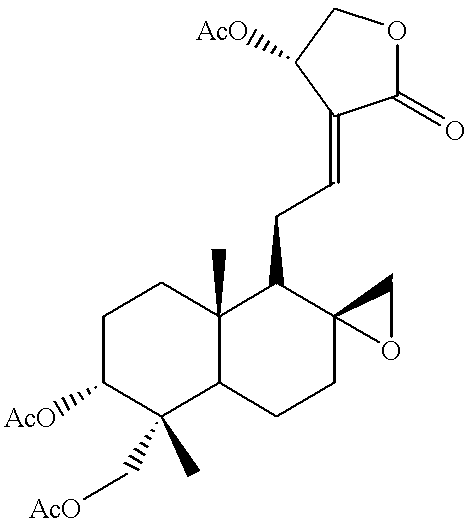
O1C(=O)C(=CCC2C3(C)C(CCC24CO4)C(C[AcO])(C)C([AcO])CC3)C([AcO])C1
